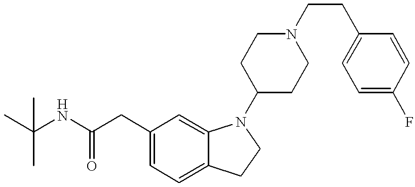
CC(C)(C)NC(=O)CC1=CC=C2C(=C1)N(C1CCN(CCC3=CC=C(F)C=C3)CC1)CC2
